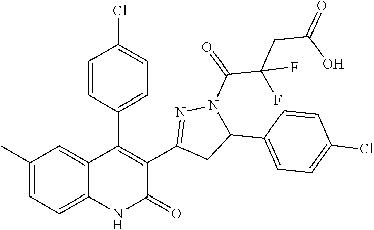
C1(C2=C(C3=NN(C(=O)C(CC(O)=O)(F)F)C(C4=CC=C(Cl)C=C4)C3)C(=O)NC3=CC=C(C)C=C23)=CC=C(Cl)C=C1
